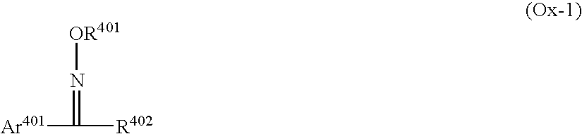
[Ar401]C([R402])=N[OR401]
